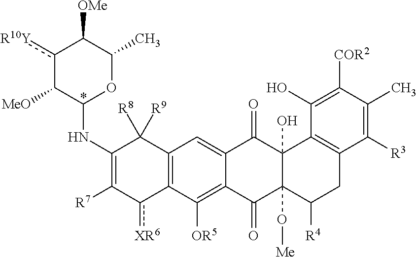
C1(NC2OC(C)C([OMe])c([R10Y])C2[MeO])=C([R7])c([XR6])C2=C(C1([R8])[R9])C=C1C(=C2[OR5])C(=O)C2(O[Me])C(O)(C1=O)C1=C(CC2[R4])C([R3])=C(C)C([COR2])=C1O
